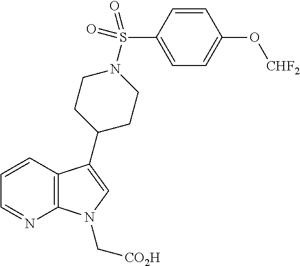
C12=C(C=CC=N1)C(C1CCN(S(C3=CC=C(O[CHF2])C=C3)(=O)=O)CC1)=CN2C[CO2H]
